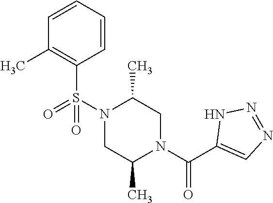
C1=CC=CC(S(N2C(C)CN(C(C3=CN=NN3)=O)C(C)C2)(=O)=O)=C1C
